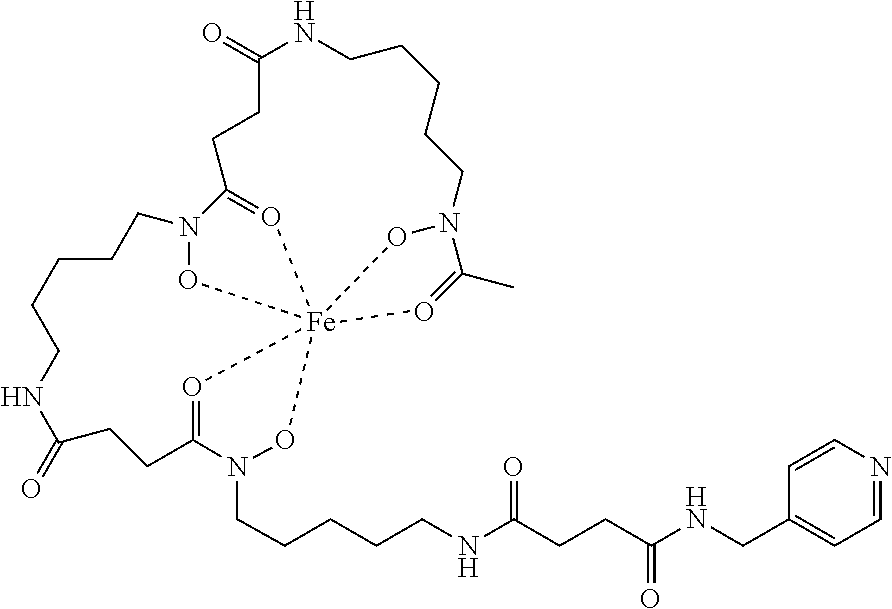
C1(=O)NCCCCCN2O[Fe]345(O=C2C)ON(CCCCCNC(CCC(NCC2=CC=NC=C2)=O)=O)C(=O3)CCC(=O)NCCCCCN(O4)C(=O5)CC1
